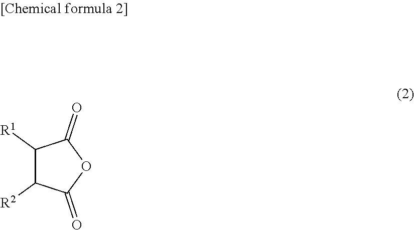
C1([R1])C([R2])C(=O)OC1=O
